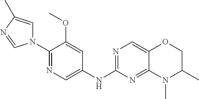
C1(N2C=C(C)N=C2)=NC=C(NC2=NC=C3C(=N2)N(C)C(C)CO3)C=C1OC
